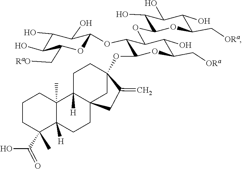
C1C(C)(C(=O)O)C2([H])C(C)(CC1)C1([H])CCC3(OC4C(OC5C(O)C(O)C(O)C(C[RaO])O5)C(OC5C(O)C(O)C(O)C(C[ORa])O5)C(O)C(C[ORa])O4)C(=C)CC1(CC2)C3
